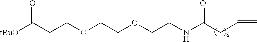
[tBuO]C(CCOCCOCCNC(CC#C)=O)=O
